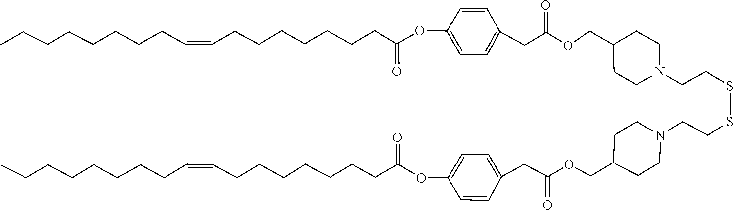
C(C=CCCCCCCCC)CCCCCCC(=O)OC1=CC=C(CC(OCC2CCN(CCSSCCN3CCC(COC(CC4=CC=C(OC(CCCCCCCC=CCCCCCCCC)=O)C=C4)=O)CC3)CC2)=O)C=C1
